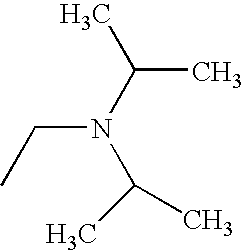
C(N(C(C)C)C(C)C)C
